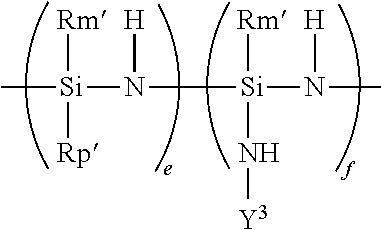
C[Si]([Rm])([Rp])N([H])[Si]([Rm])(N[Y3])N([H])C
